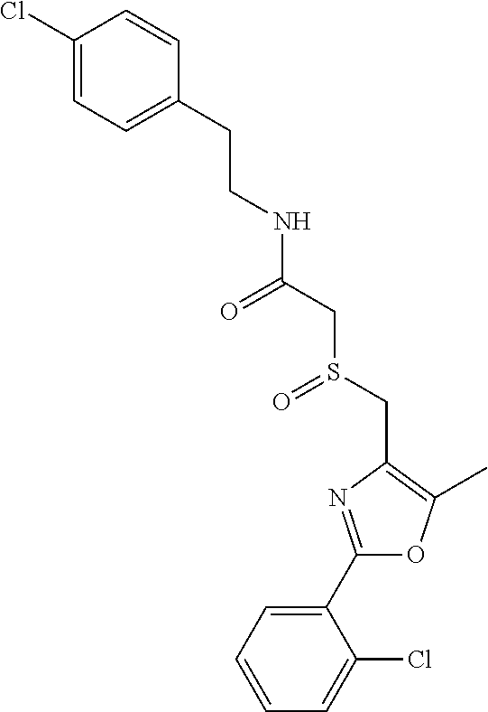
C1(Cl)=CC=C(CCNC(=O)CS(CC2=C(C)OC(C3=CC=CC=C3Cl)=N2)=O)C=C1
